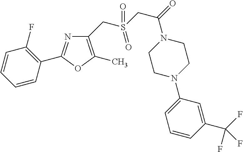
C1=CC=CC(C2=NC(CS(CC(N3CCN(C4=CC=CC(C(F)(F)F)=C4)CC3)=O)(=O)=O)=C(C)O2)=C1F
